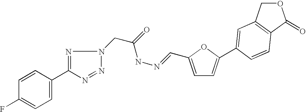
C1=C(C2=NN(CC(NN=CC3=CC=C(C4=CC5=C(C=C4)C(=O)OC5)O3)=O)N=N2)C=CC(F)=C1
